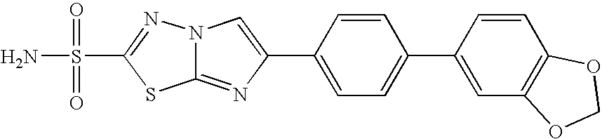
C12=NC(C3=CC=C(C4=CC5=C(C=C4)OCO5)C=C3)=CN1N=C(S(=O)(=O)N)S2
